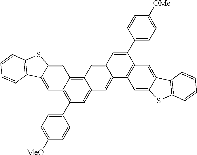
C1(C2=C3C(=C4C(=C2)C=C2C(=C4)C=C(C4=CC=C([OMe])C=C4)C4=C2C=C2C(=C4)C4=C(S2)C=CC=C4)C=C2C(=C3)C3=C(S2)C=CC=C3)=CC=C([MeO])C=C1
